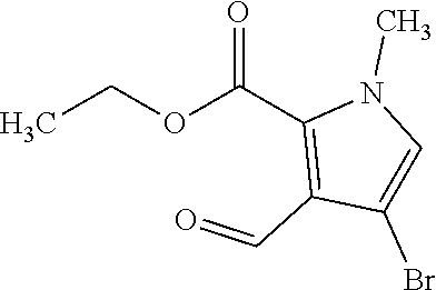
CCOC(C1=C(C=O)C(Br)=CN1C)=O
